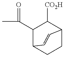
CC(C1C2CCC(C1[CO2H])C=C2)=O
